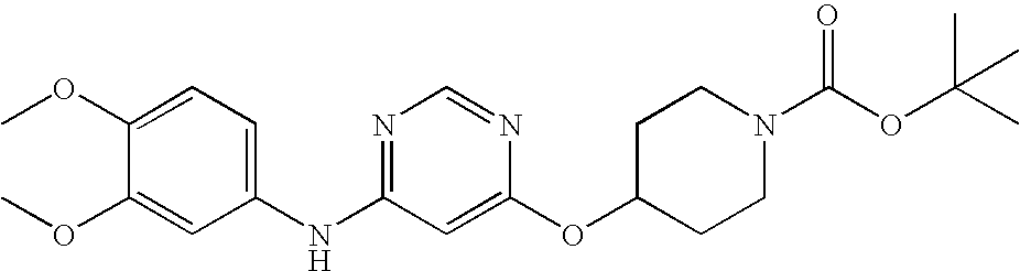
C1(OC)=CC=C(NC2=NC=NC(OC3CCN(C(OC(C)(C)C)=O)CC3)=C2)C=C1OC
